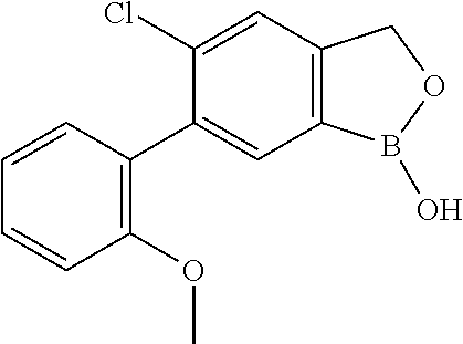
C1=CC(C2=CC3=C(C=C2Cl)COB3O)=C(OC)C=C1
